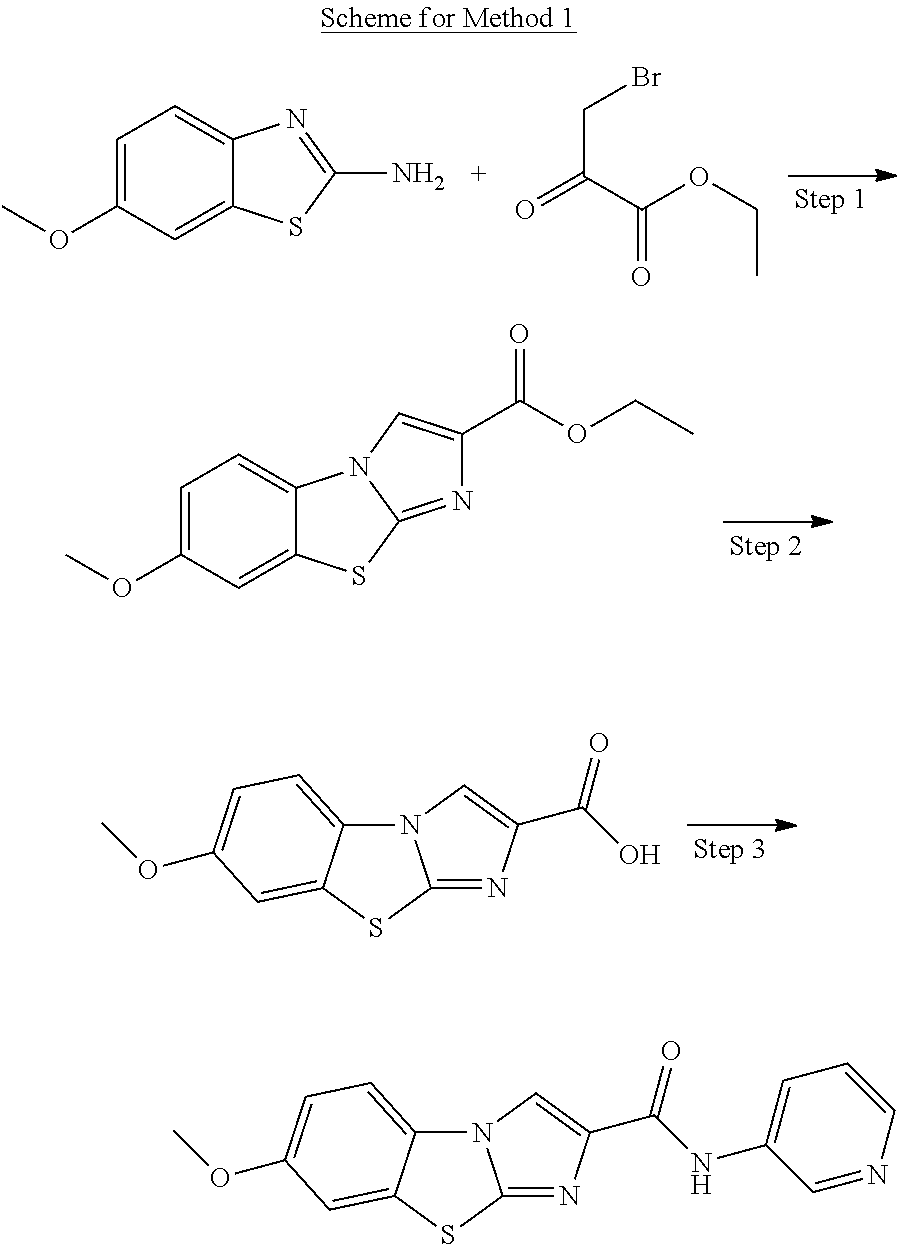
C1=C(OC)C=C2C(=C1)N1C(=NC(C(OCC)=O)=C1)S2.N12C3=CC=C(OC)C=C3SC1=NC(C(=O)O)=C2.C1=C(OC)C=C2C(=C1)N=C(N)S2.C(C(=O)C(OCC)=O)Br.N12C3=CC=C(OC)C=C3SC1=NC(C(=O)NC1=CC=CN=C1)=C2
